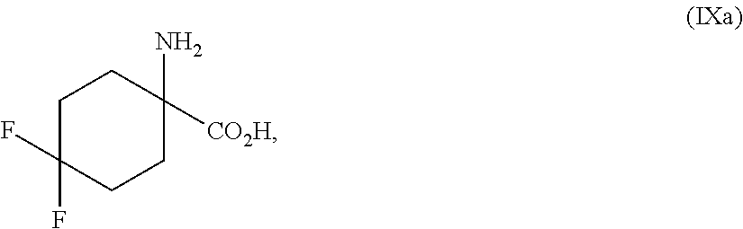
C1C(F)(F)CCC(N)([CO2H])C1
